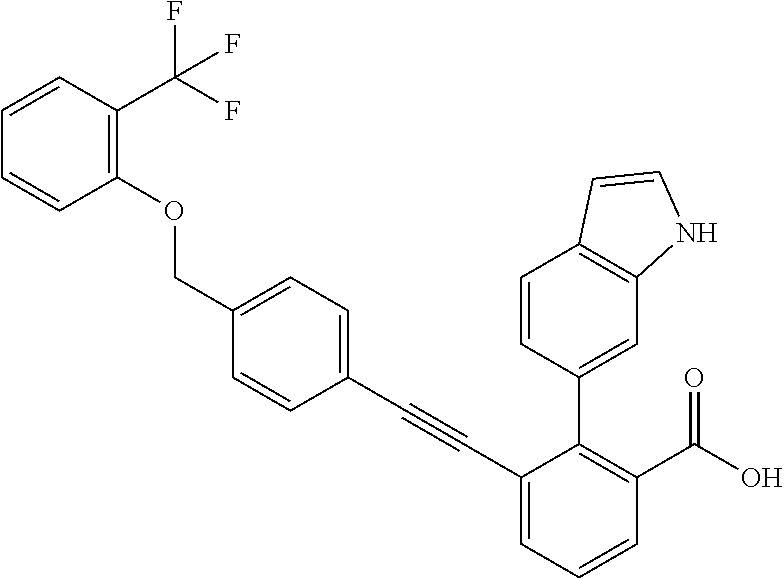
C1(C#CC2=CC=C(COC3=C(C(F)(F)F)C=CC=C3)C=C2)=CC=CC(C(O)=O)=C1C1=CC2=C(C=C1)C=CN2
